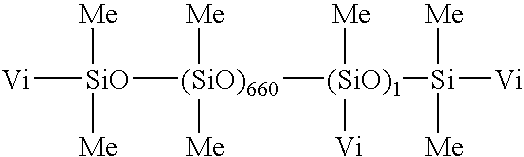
[Vi][SiO]([(SiO)660]([(SiO)1]([Si]([Vi])([Me])[Me])([Me])[Vi])([Me])[Me])([Me])[Me]
